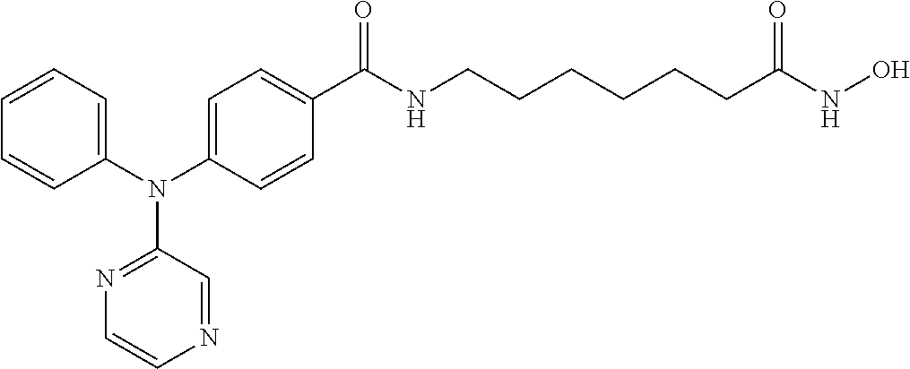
C1(N(C2=CC=C(C(NCCCCCCC(NO)=O)=O)C=C2)C2=NC=CN=C2)=CC=CC=C1
